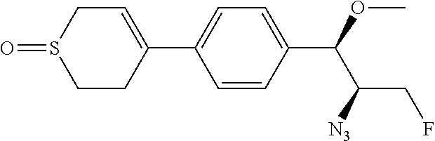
C1=CC(C(OC)C([N3])CF)=CC=C1C1=CCS(=O)CC1
